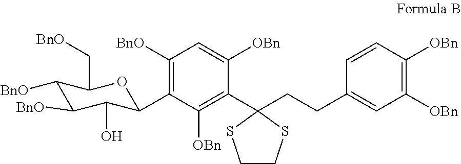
C1CSC(C2=C([OBn])C(C3C(O)C([BnO])C([BnO])C(C[BnO])O3)=C([BnO])C=C2[OBn])(CCC2=CC([OBn])=C([OBn])C=C2)S1
